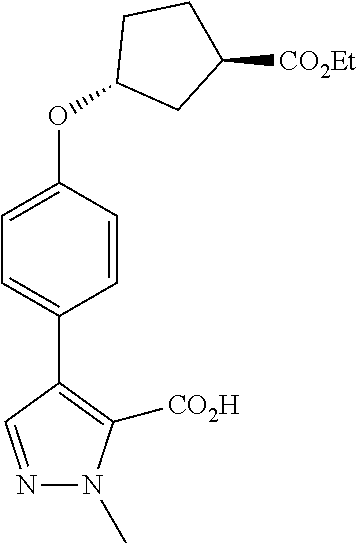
C1=C(OC2CC([CO2Et])CC2)C=CC(C2=C([CO2H])N(C)N=C2)=C1
